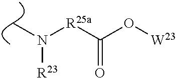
[R25a](C(O[W23])=O)N(C)[R23]
